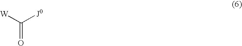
[W]C([J0])=O
